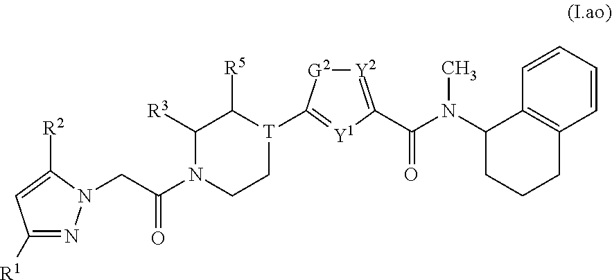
C1([R1])=NN(CC(N2CC[T](C3=[Y1]C(C(N(C4C5=C(CCC4)C=CC=C5)C)=O)=[Y2][G2]3)C([R5])C2[R3])=O)C([R2])=C1
